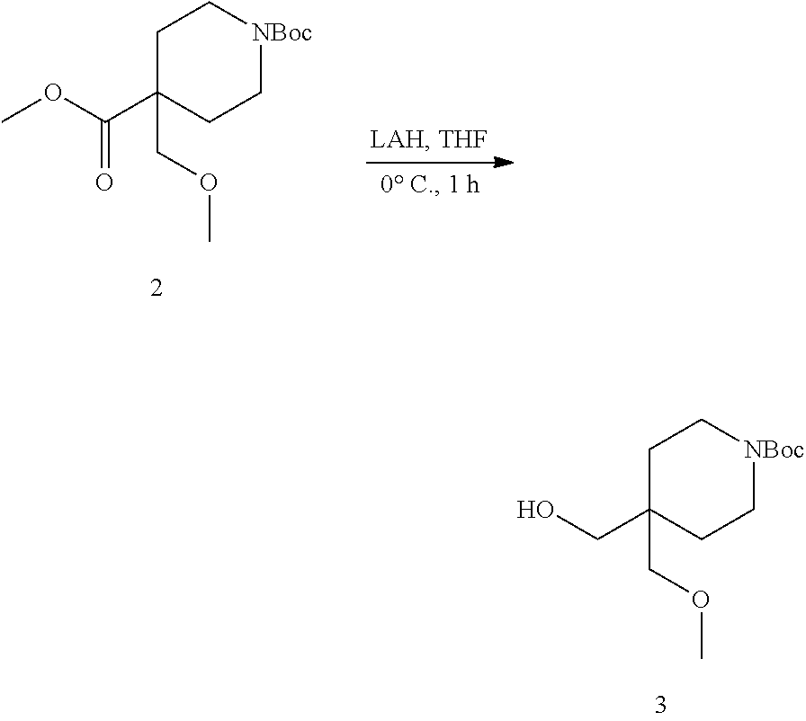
C1C(C(OC)=O)(COC)CC[NBoc]C1.C1C(CO)(COC)CC[NBoc]C1
